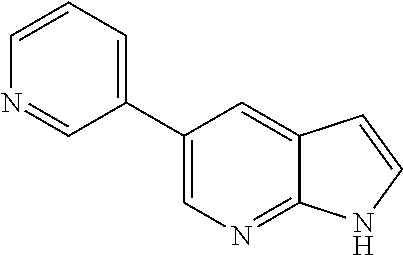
C1=CC=C(C2=CN=C3C(=C2)C=CN3)C=N1
